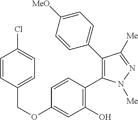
C(OC1=CC(O)=C(C2=C(C3=CC=C([MeO])C=C3)C([Me])=NN2[Me])C=C1)C1=CC=C(Cl)C=C1
